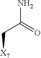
C(C(=O)N)[X7]
